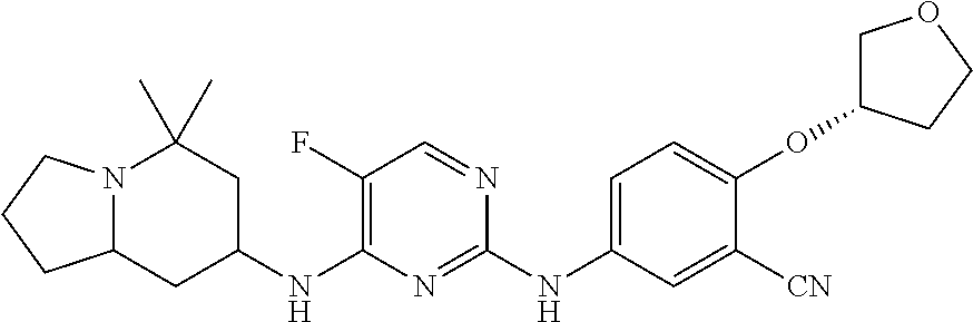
C1(F)=C(NC2CC3N(C(C)(C)C2)CCC3)N=C(NC2=CC=C(OC3COCC3)C([CN])=C2)N=C1
